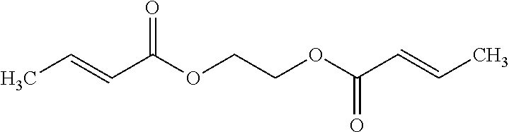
C(=CC(OCCOC(C=CC)=O)=O)C
